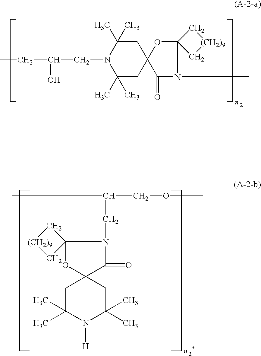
C1C(C)(C)N(CC(O)CC)C(C)(C)CC12C(=O)N(C)C1(O2)C[(CH2)9]C1.C1C(C)(C)N([H])C(C)(C)CC12OC1(N(CC(C)COC)C2=O)C[(CH2)9]C1
